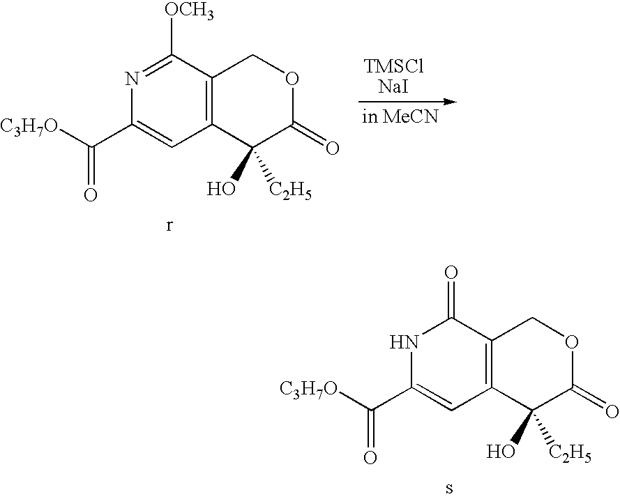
C1(C([C3H7O])=O)=CC2=C(C(=O)N1)COC(=O)C2(O)[C2H5].C1(C([C3H7O])=O)=CC2=C(C([OCH3])=N1)COC(=O)C2(O)[C2H5]
